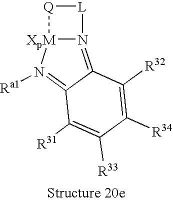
C1([R34])=C([R32])C2=N3[XpM](N([Ra1])=C2C([R31])=C1[R33])[Q][L]3
